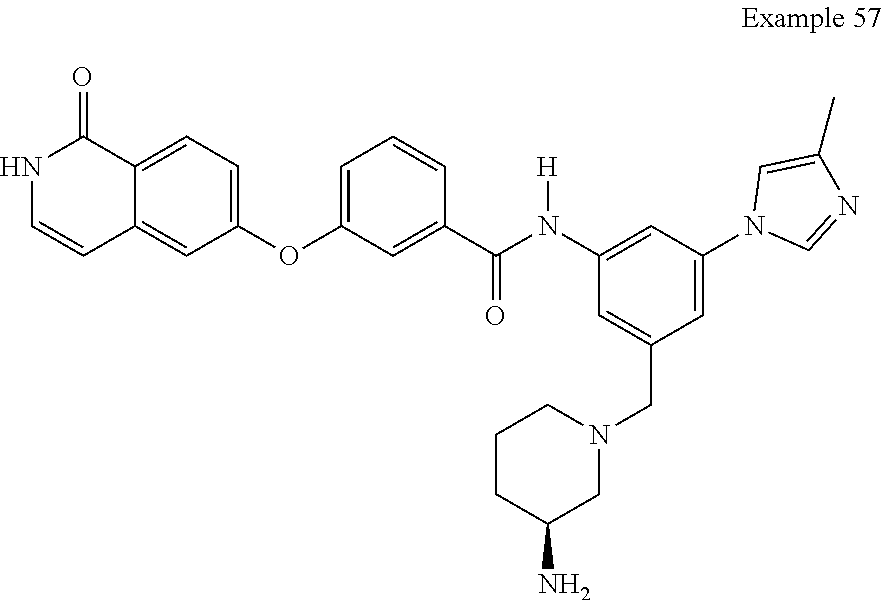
C1=C(CN2CCCC(N)C2)C=C(N2C=NC(C)=C2)C=C1N(C(C1=CC(OC2=CC=C3C(=C2)C=CNC3=O)=CC=C1)=O)[H]
